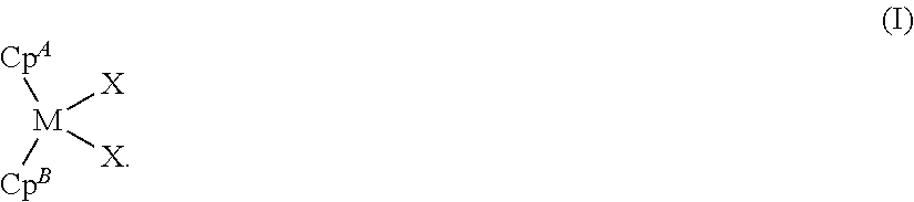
[CpA][M]([CpB])([X])[X]
